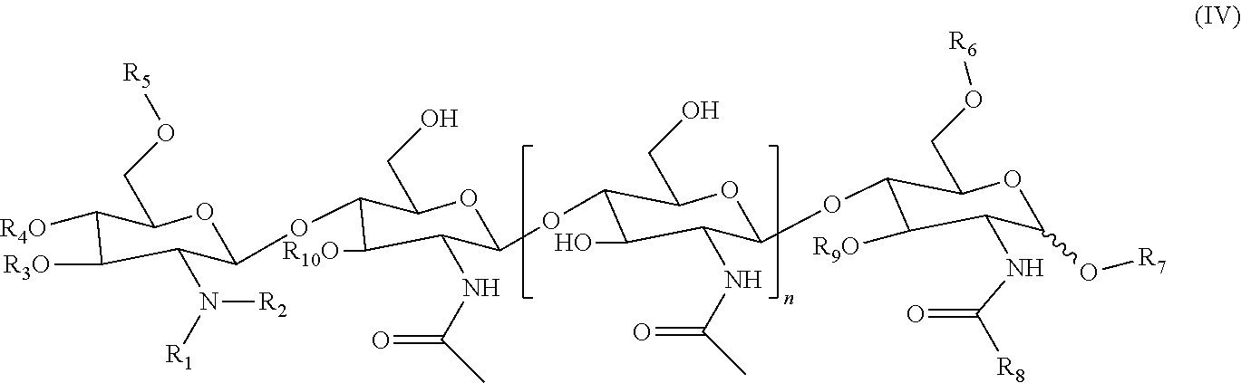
C1([R4O])C(CO[R5])OC(OC2C(CO)OC(OC3C(CO)OC(OC4C(CO[R6])OC(O[R7])C(NC(=O)[R8])C4[R9O])C(NC(=O)C)C3O)C(NC(=O)C)C2[R10O])C(N([R1])[R2])C1[R3O]
